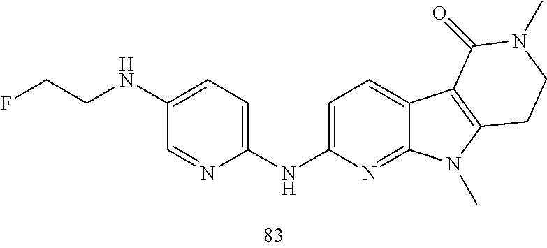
C1=NC(NC2=CC=C3C(=N2)N(C)C2=C3C(=O)N(C)CC2)=CC=C1NCCF
